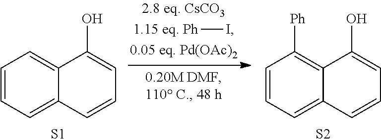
C1=CC=C2C(=C1)C(O)=CC=C2.[S1].[1.15 eq. Ph]I.C1=CC=C2C(=C1[Ph])C(O)=CC=C2.[S2]
